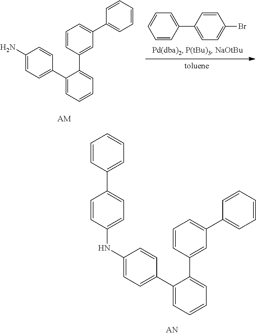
C1(C2=CC=C(N)C=C2)=CC=CC=C1C1=CC(C2=CC=CC=C2)=CC=C1.[AM].C1=CC=CC(C2=CC=C(Br)C=C2)=C1.C1(C2=CC=C(NC3=CC=C(C4=CC=CC=C4)C=C3)C=C2)=CC=CC=C1C1=CC(C2=CC=CC=C2)=CC=C1
